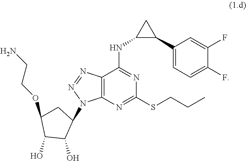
C12=C(N=C(SCCC)N=C1NC1C(C3=CC=C(F)C(F)=C3)C1)N(C1C(O)C(O)C(OCCN)C1)N=N2
